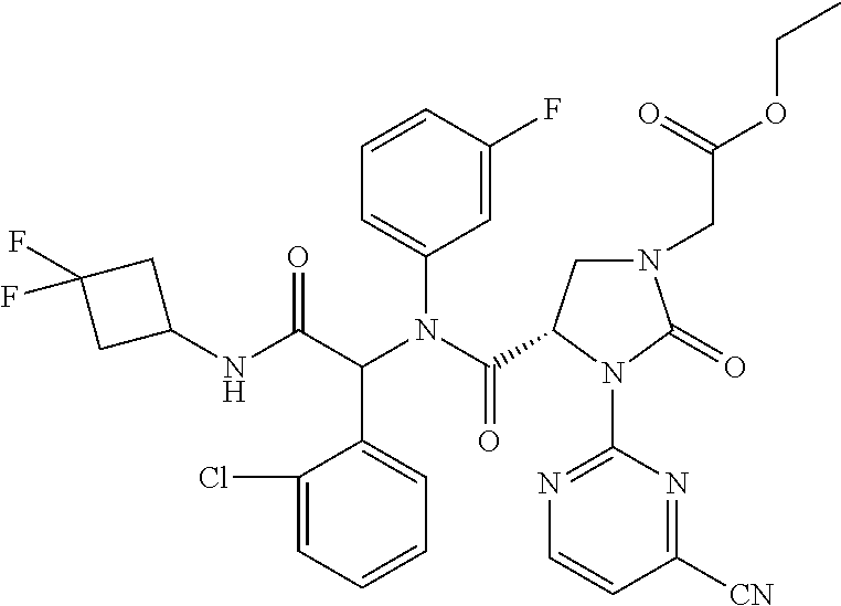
C1(Cl)=CC=CC=C1C(C(NC1CC(F)(F)C1)=O)N(C(=O)C1CN(CC(OCC)=O)C(=O)N1C1=NC=CC([CN])=N1)C1=CC=CC(F)=C1
